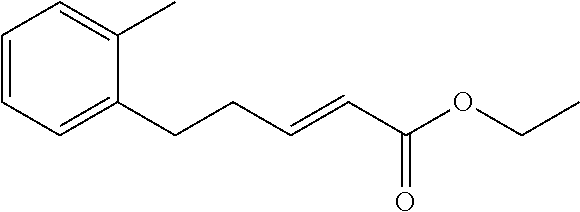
C1=CC=C(CCC=CC(=O)OCC)C(C)=C1
